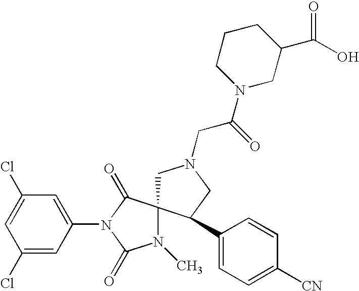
C1(Cl)=CC(N2C(=O)N(C)C3(C2=O)CN(CC(=O)N2CC(C(O)=O)CCC2)CC3C2=CC=C([CN])C=C2)=CC(Cl)=C1
